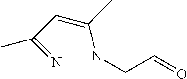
O=CCNC(=CC(=N)C)C
